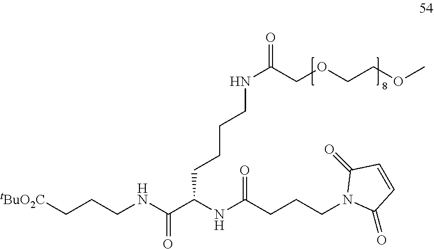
N(C(CCCN1C(=O)C=CC1=O)=O)C(C(NCCC[tBuO2C])=O)CCCCNC(=O)COCCOC
